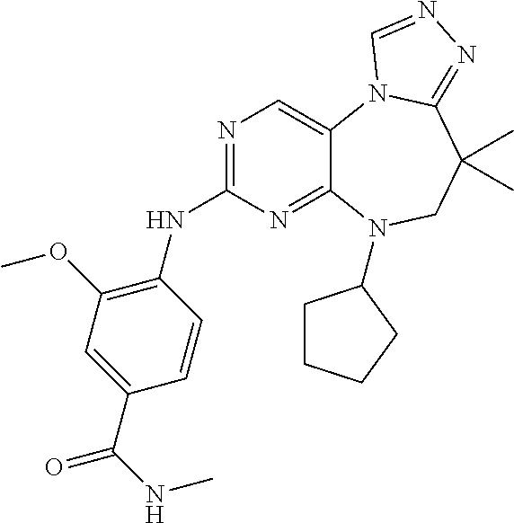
N1=C(NC2=C(OC)C=C(C(=O)NC)C=C2)N=C2C(=C1)N1C(=NN=C1)C(C)(C)CN2C1CCCC1
